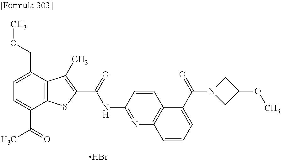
C1=C(C(=O)C)C2=C(C(COC)=C1)C(C)=C(C(=O)NC1=NC3=C(C=C1)C(C(N1CC(OC)C1)=O)=CC=C3)S2.Br
